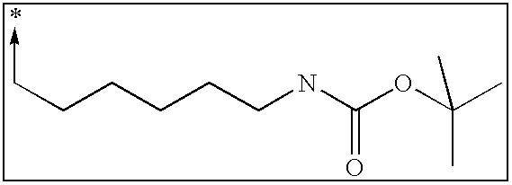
C(NC(OC(C)(C)C)=O)CCCCC->C
